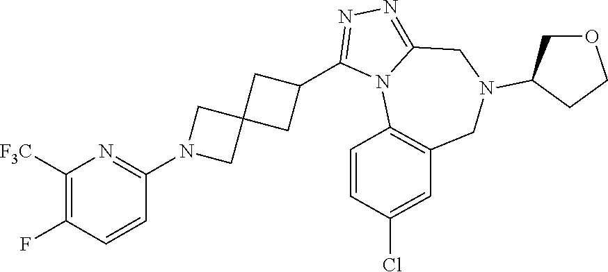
C1([F3C])=C(F)C=CC(N2CC3(C2)CC(C2=NN=C4N2C2=C(CN(C5COCC5)C4)C=C(Cl)C=C2)C3)=N1
